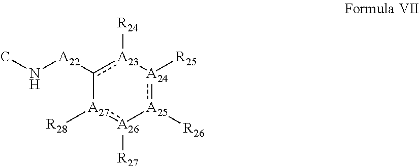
c1([A22]NC)[A23]([R24])[A24]([R25]):[A25]([R26])[A26]([R27]):[A27]-1[R28]
